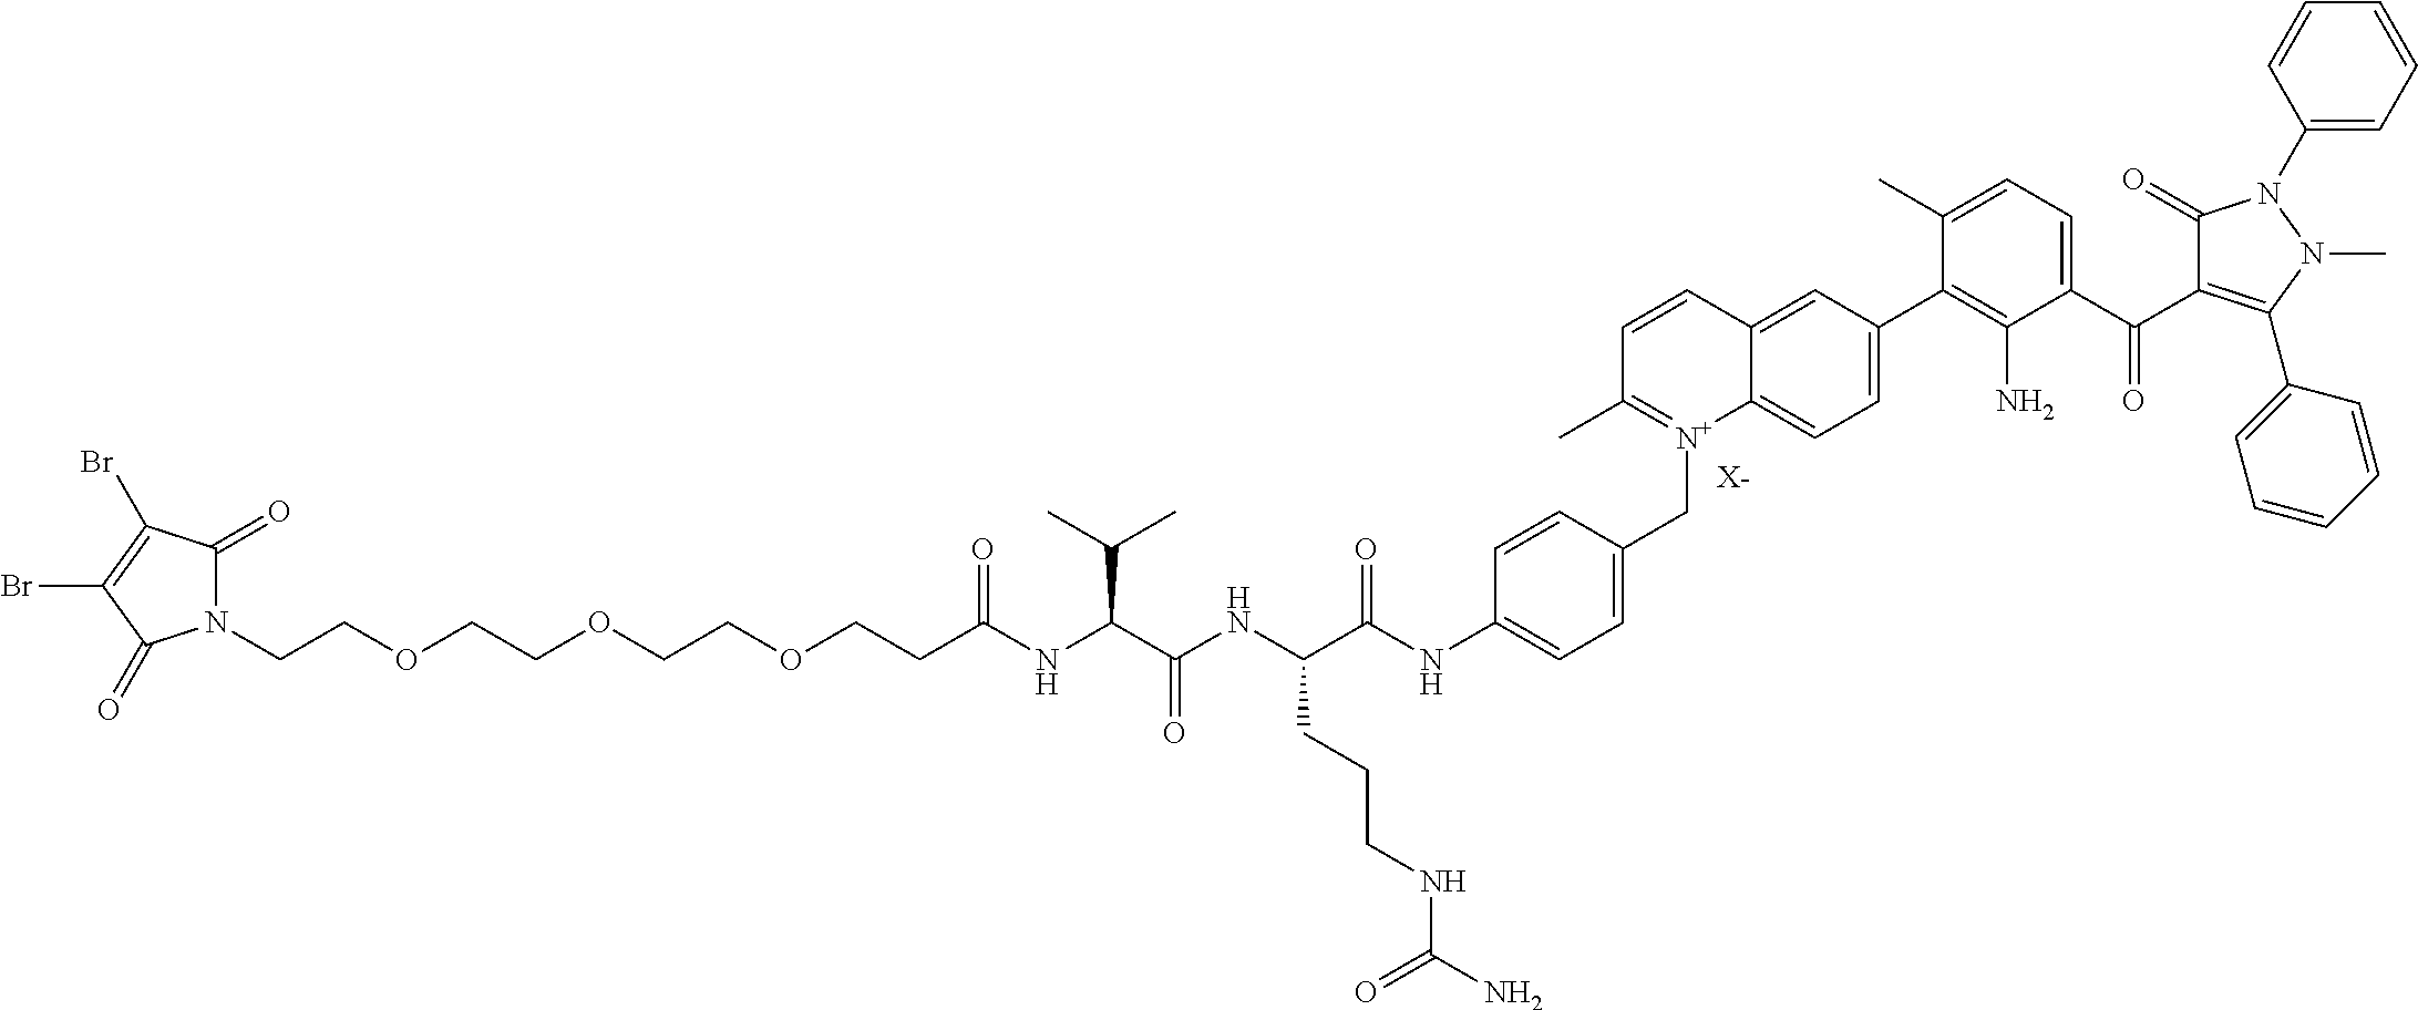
[X-].N1(CCOCCOCCOCCC(NC(C(NC(C(NC2=CC=C(C[N+]3=C(C)C=CC4=CC(C5=C(N)C(C(=O)C6=C(C7=CC=CC=C7)N(C)N(C7=CC=CC=C7)C6=O)=CC=C5C)=CC=C34)C=C2)=O)CCCNC(N)=O)=O)C(C)C)=O)C(=O)C(Br)=C(Br)C1=O
